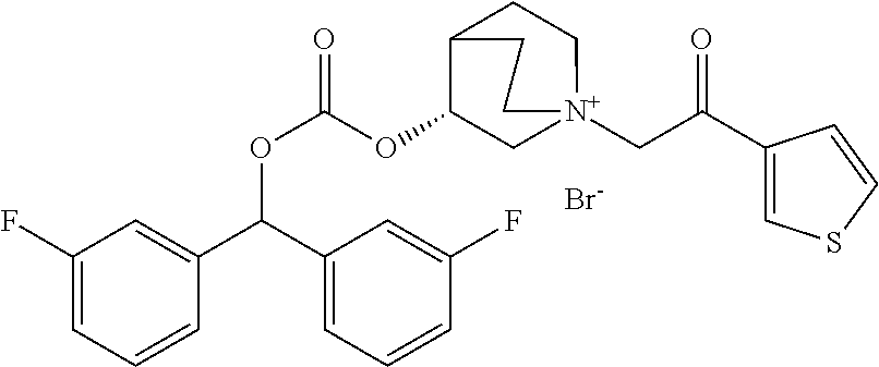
C1(F)=CC=CC(C(C2=CC=CC(F)=C2)OC(OC2C[N+]3(CC(C4=CSC=C4)=O)CCC2CC3)=O)=C1.[Br-]
